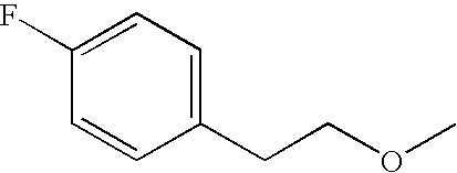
C1(CCOC)=CC=C(F)C=C1
